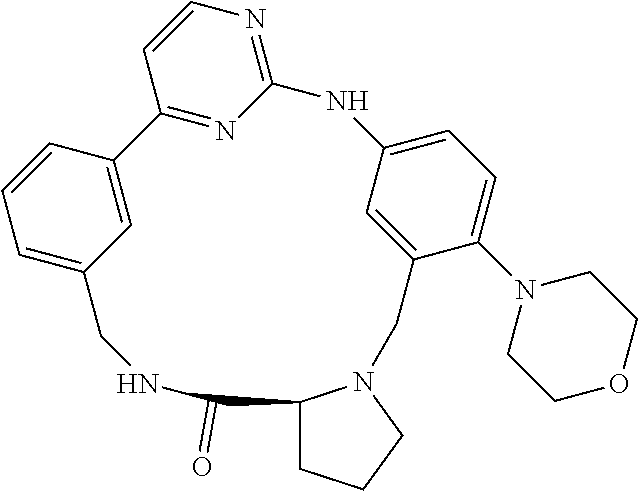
C12=NC(=NC=C1)NC1=CC=C(N3CCOCC3)C(=C1)CN1C(C(=O)NCC3=CC=CC2=C3)CCC1
